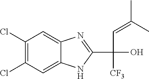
C1(Cl)=C(Cl)C=C2C(=C1)N=C(C(O)(C=C(C)C)[CF3])N2
